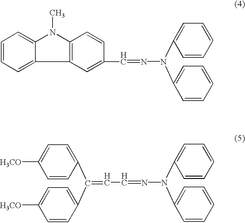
C1=CC=C2C(=C1)N(C)C1=C2C=C(C=NN(C2=CC=CC=C2)C2=CC=CC=C2)C=C1.C(=NN(C1=CC=CC=C1)C1=CC=CC=C1)C=C(C1=CC=C([H3CO])C=C1)C1=CC=C([H3CO])C=C1
